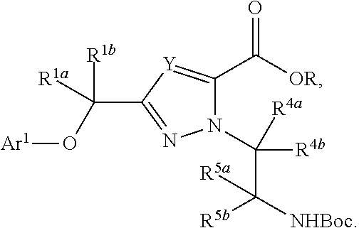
N1(C([R4a])(C([NHBoc])([R5b])[R5a])[R4b])C(C(=O)[OR])=[Y]C(C([R1a])(O[Ar1])[R1b])=N1
